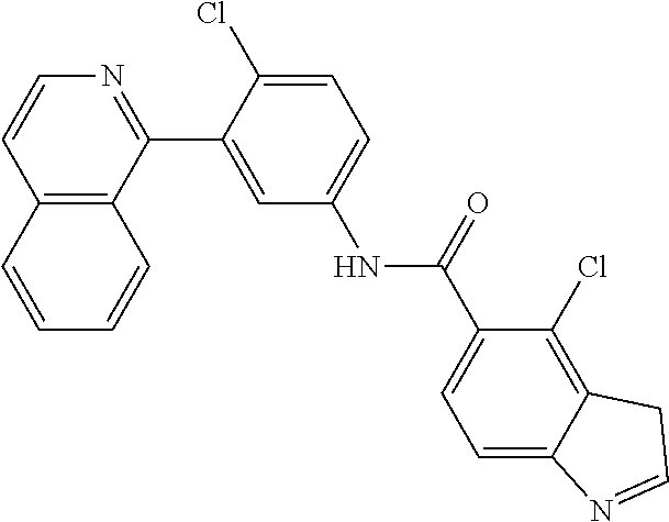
C12=C(C(C3=CC(NC(C4=CC=C5C(=C4Cl)CC=N5)=O)=CC=C3Cl)=NC=C1)C=CC=C2
